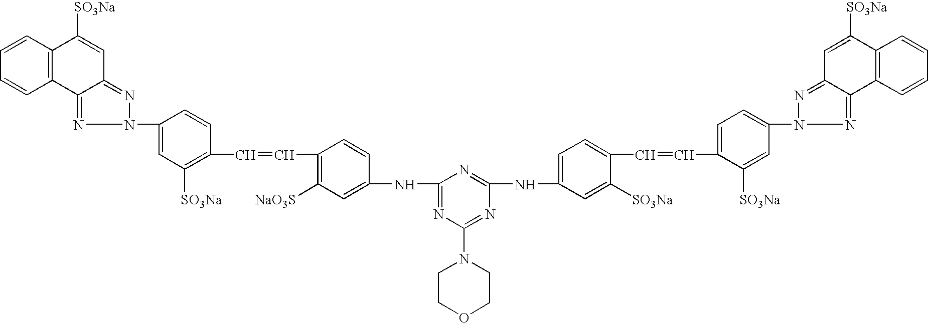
C1=CC=CC2=C1C([SO3Na])=CC1=NN(C3=CC([SO3Na])=C(C=CC4=C([NaO3S])C=C(NC5=NC(N6CCOCC6)=NC(NC6=CC=C(C=CC7=CC=C(N8N=C9C(=N8)C8=C(C([SO3Na])=C9)C=CC=C8)C=C7[SO3Na])C([SO3Na])=C6)=N5)C=C4)C=C3)N=C21
